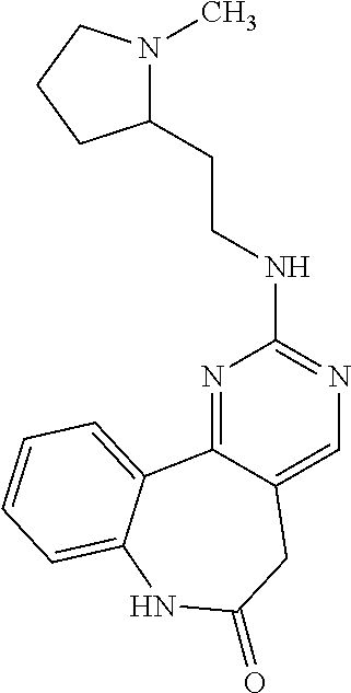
N1=C2C(=CN=C1NCCC1N(C)CCC1)CC(=O)NC1=CC=CC=C21
